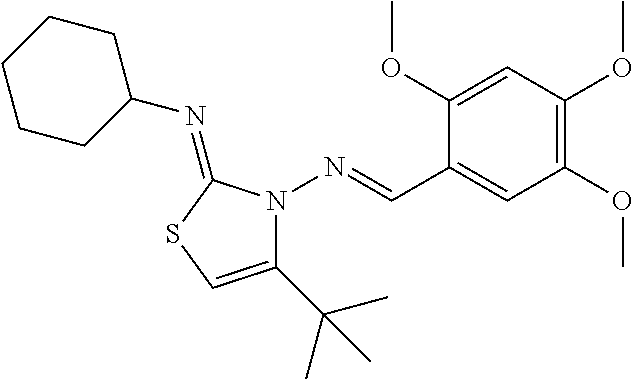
C1(OC)=CC(OC)=C(OC)C=C1C=NN1C(C(C)(C)C)=CSC1=NC1CCCCC1
